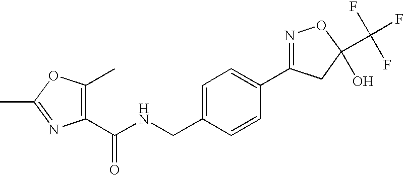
C1(C(NCC2=CC=C(C3=NOC(C(F)(F)F)(O)C3)C=C2)=O)=C(C)OC(C)=N1
